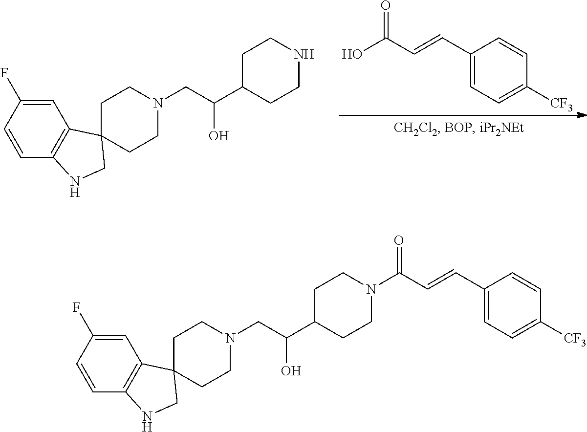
OC(C=CC1=CC=C([CF3])C=C1)=O.C1=C(F)C=CC2=C1C1(CN2)CCN(CC(C2CCNCC2)O)CC1.C1=C(F)C=CC2=C1C1(CN2)CCN(CC(C2CCN(C(C=CC3=CC=C([CF3])C=C3)=O)CC2)O)CC1
